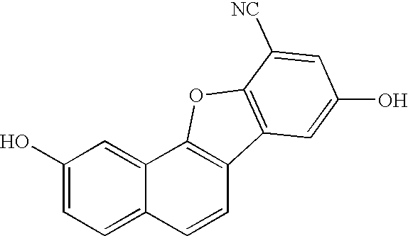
C1(O)=CC=C2C(=C1)C1=C(C=C2)C2=C(O1)C([NC])=CC(O)=C2
